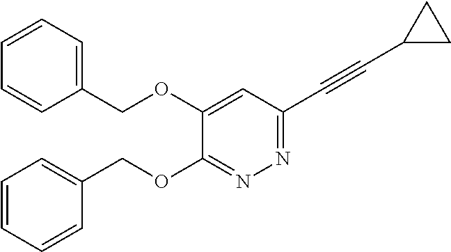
C1=CC=C(COC2=CC(C#CC3CC3)=NN=C2OCC2=CC=CC=C2)C=C1
